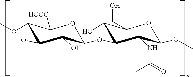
O1C(OC2C(O)C(CO)OC(OC)C2NC(=O)C)C(O)C(O)C(OC)C1[HOOC]
